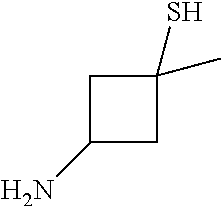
C1(S)(C)CC(N)C1
